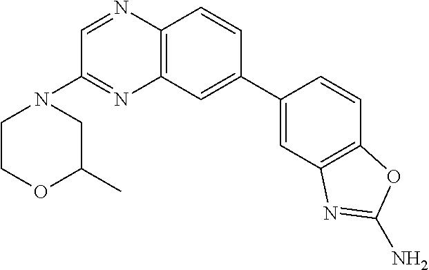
C1=C(C2=CC3=C(N=CC(N4CCOC(C)C4)=N3)C=C2)C=CC2=C1N=C(N)O2
